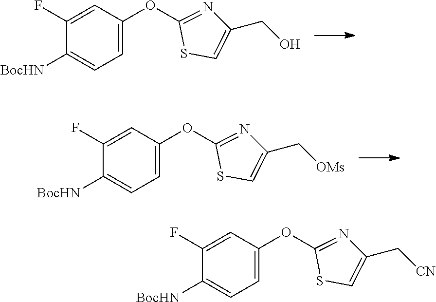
C1(F)=CC(OC2=NC(CO)=CS2)=CC=C1[BocHN].C1(F)=CC(OC2=NC(C[OMs])=CS2)=CC=C1[BocHN].C1(F)=CC(OC2=NC(C[CN])=CS2)=CC=C1[BocHN]
